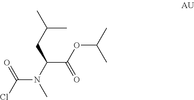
C(N(C(C(OC(C)C)=O)CC(C)C)C)(Cl)=O
